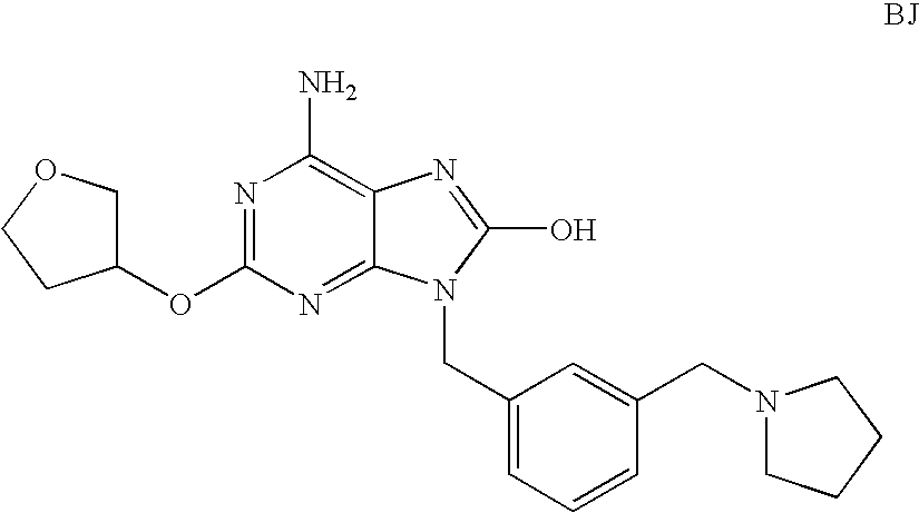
N1=C(OC2COCC2)N=C2C(=C1N)N=C(O)N2CC1=CC=CC(CN2CCCC2)=C1
